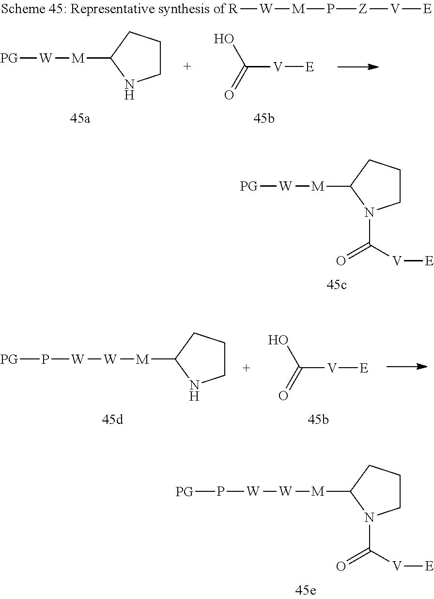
[R][W][M]P[Z][V][E].[PG][W][M]C1NCCC1.C([V][E])(O)=O.[PG][W][M]C1N(C([V][E])=O)CCC1.[W]([M]C1NCCC1)[W]P[PG].C([V][E])(O)=O.[W]([M]C1N(C([V][E])=O)CCC1)[W]P[PG]
